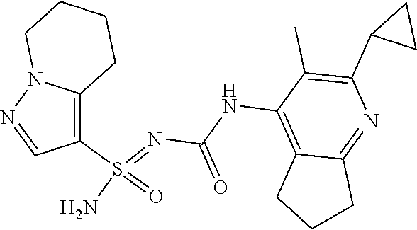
C(NC1=C2C(=NC(C3CC3)=C1C)CCC2)(N=S(N)(=O)C1=C2N(N=C1)CCCC2)=O
